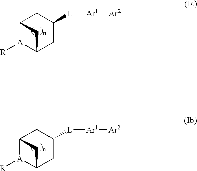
C12[A]([R])C(CC([L][Ar1][Ar2])C1)C2.C12[A]([R])C(CC([L][Ar1][Ar2])C1)C2
